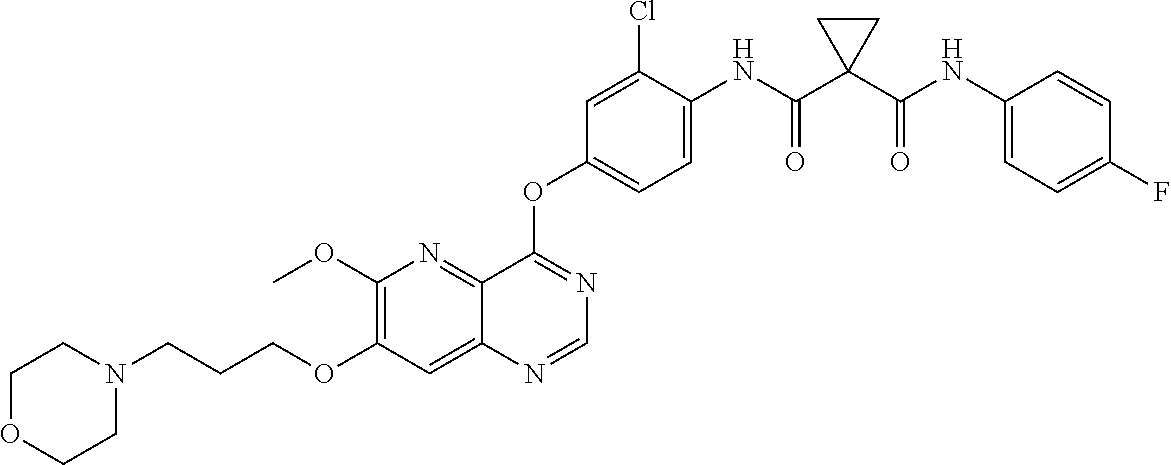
C12=NC(OC)=C(OCCCN3CCOCC3)C=C1N=CN=C2OC1=CC=C(NC(C2(C(NC3=CC=C(F)C=C3)=O)CC2)=O)C(Cl)=C1
